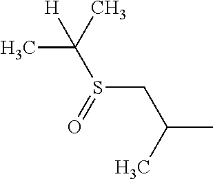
CC(CS(C(C)([H])C)=O)C
